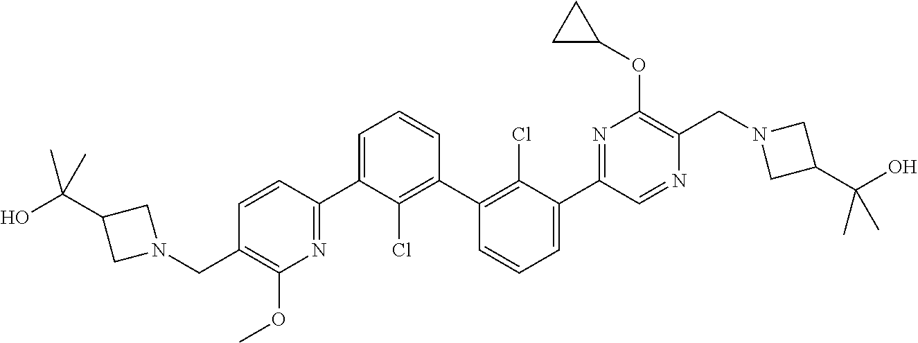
C1(C2=NC(OC)=C(CN3CC(C(O)(C)C)C3)C=C2)=CC=CC(C2=C(Cl)C(C3=NC(OC4CC4)=C(CN4CC(C(O)(C)C)C4)N=C3)=CC=C2)=C1Cl
